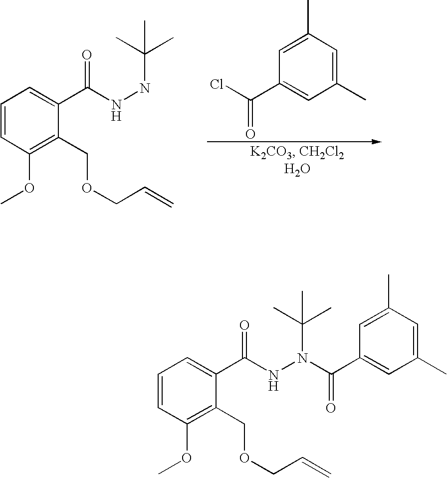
C1(COCC=C)=C(OC)C=CC=C1C(NNC(C)(C)C)=O.C1(C)=CC(C)=CC(C(Cl)=O)=C1.C1(COCC=C)=C(OC)C=CC=C1C(NN(C(C)(C)C)C(=O)C1=CC(C)=CC(C)=C1)=O
